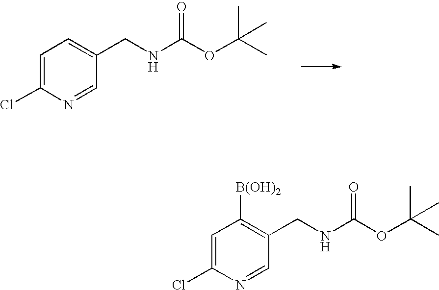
C1=C(Cl)N=CC(CNC(OC(C)(C)C)=O)=C1.C1=C(Cl)N=CC(CNC(OC(C)(C)C)=O)=C1[B(OH)2]
